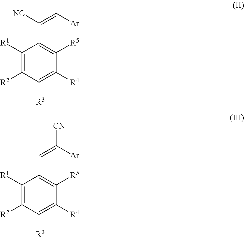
C1([R1])=C([R2])C([R3])=C([R4])C([R5])=C1C(=C[Ar])[NC].C1([R1])=C([R2])C([R3])=C([R4])C([R5])=C1C=C([Ar])[CN]
